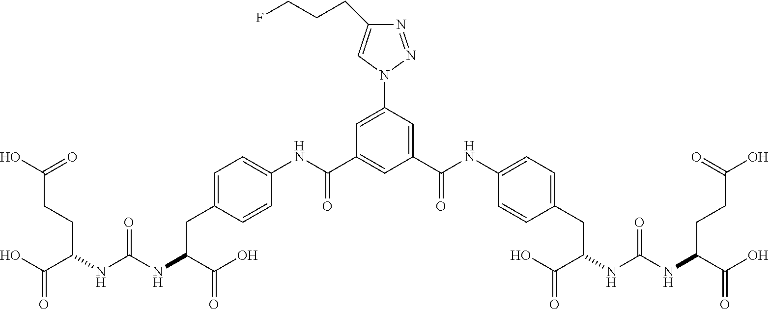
C1(C(=O)NC2=CC=C(CC(C(=O)O)NC(=O)NC(C(=O)O)CCC(=O)O)C=C2)=CC(N2N=NC(CCCF)=C2)=CC(C(NC2=CC=C(CC(C(=O)O)NC(NC(C(O)=O)CCC(O)=O)=O)C=C2)=O)=C1
